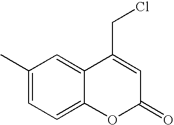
C1(C)=CC=C2C(=C1)C(CCl)=CC(=O)O2
